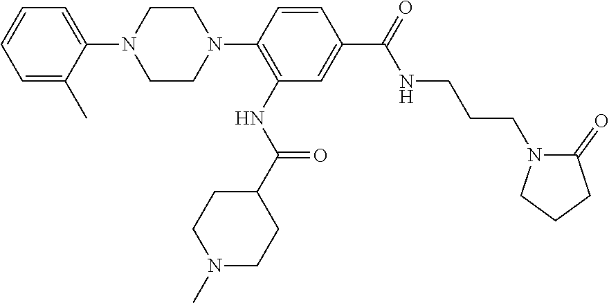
C1=C(N2CCN(C3=C(NC(C4CCN(C)CC4)=O)C=C(C(NCCCN4C(=O)CCC4)=O)C=C3)CC2)C(C)=CC=C1
